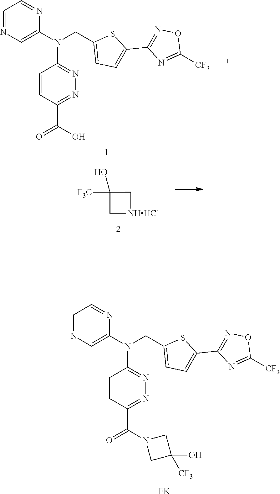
N1=C(N(C2=CN=CC=N2)CC2=CC=C(C3=NOC([CF3])=N3)S2)C=CC(C(=O)O)=N1.N1=C(N(C2=CN=CC=N2)CC2=CC=C(C3=NOC([CF3])=N3)S2)C=CC(C(=O)N2CC(O)([CF3])C2)=N1.[FK].C1C([F3C])(O)C[NHHCl]1
